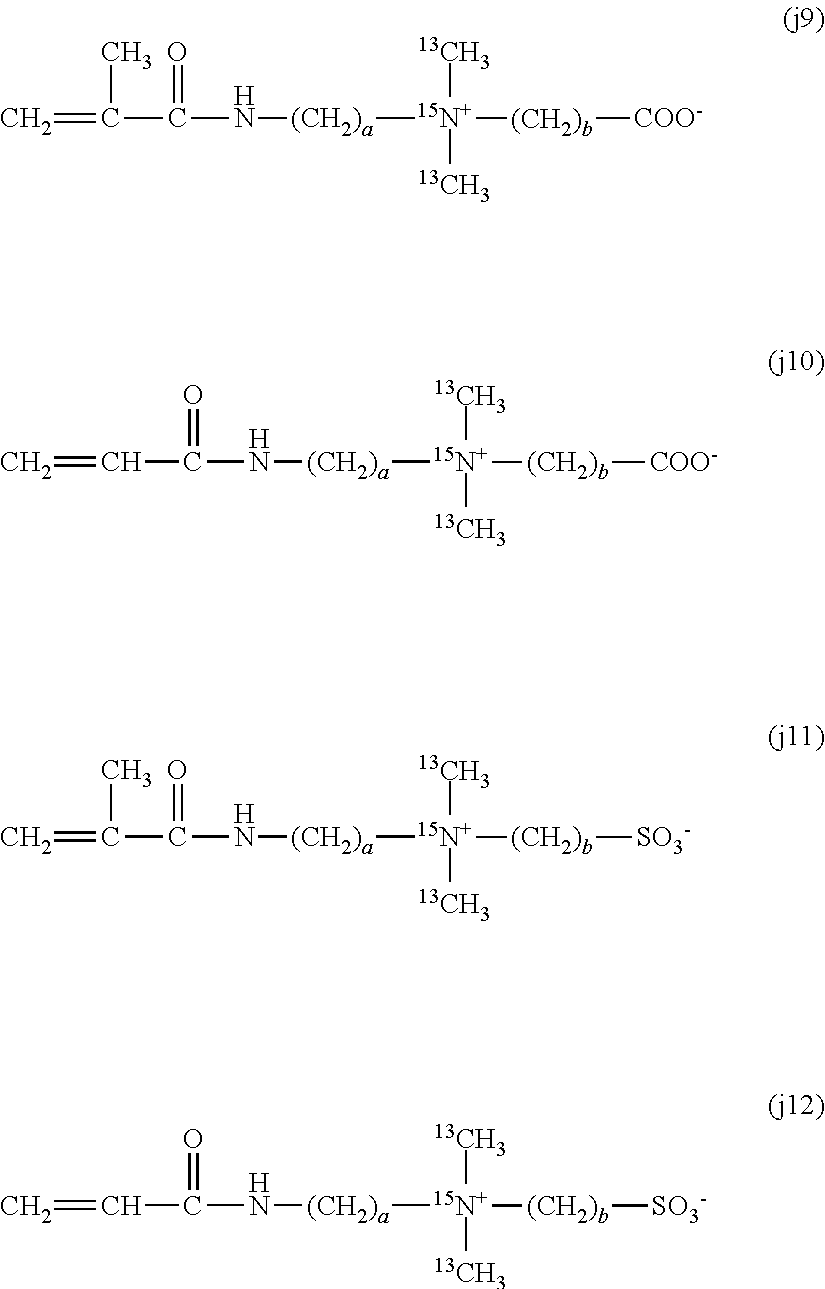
[(CH2)a]([15N+]([13CH3])([13CH3])[(CH2)b][COO-])NC(=O)C(C)=C.[(CH2)a]([15N+]([13CH3])([13CH3])[(CH2)b][COO-])NC(=O)C=C.[(CH2)a]([15N+]([13CH3])([13CH3])[(CH2)b][SO3-])NC(=O)C(C)=C.[(CH2)a]([15N+]([13CH3])([13CH3])[(CH2)b][SO3-])NC(=O)C=C
